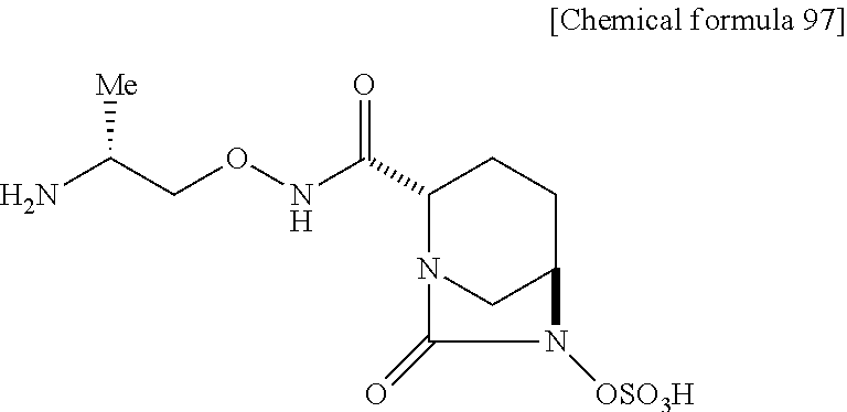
C1(C(=O)NOCC(N)[Me])N2CC(CC1)N([OSO3H])C2=O
